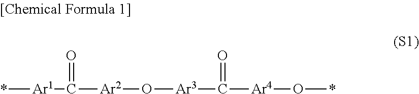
*[Ar1]C([Ar2]O[Ar3]C([Ar4]O*)=O)=O
